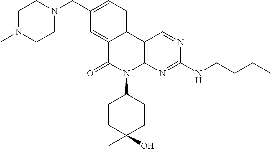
C12=CC(CN3CCN(C)CC3)=CC=C1C1=C(N(C3CCC(O)(C)CC3)C2=O)N=C(NCCCC)N=C1
